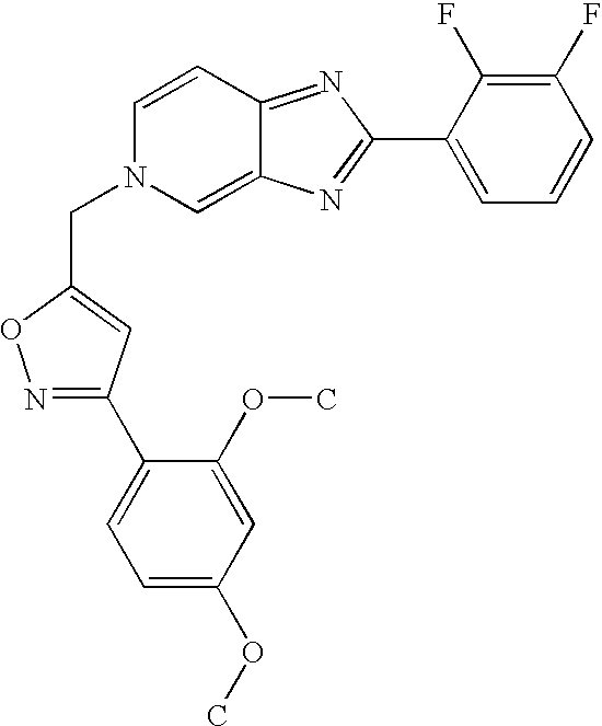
N1=C(C2=CC=C(OC)C=C2OC)C=C(CN2C=C3C(=NC(C4=CC=CC(F)=C4F)=N3)C=C2)O1
